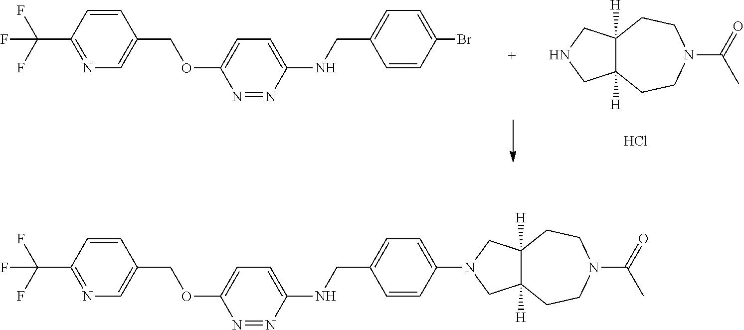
N1CC2([H])C([H])(C1)CCN(C(=O)C)CC2.Cl.C1=CC(C(F)(F)F)=NC=C1COC1=CC=C(NCC2=CC=C(Br)C=C2)N=N1.C1=CC(C(F)(F)F)=NC=C1COC1=CC=C(NCC2=CC=C(N3CC4([H])C([H])(C3)CCN(C(=O)C)CC4)C=C2)N=N1
